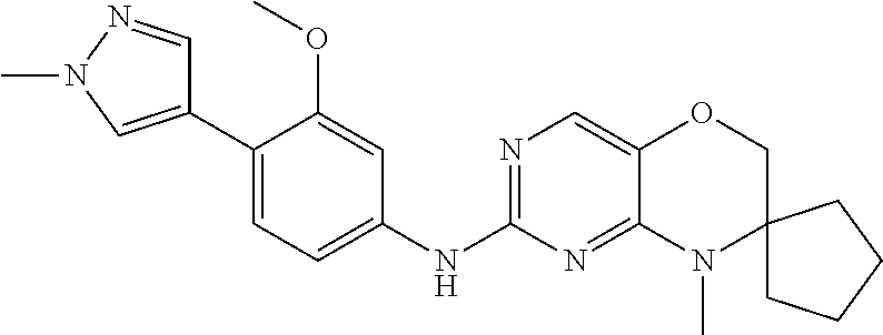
C1(C2=CN(C)N=C2)=CC=C(NC2=NC=C3C(=N2)N(C)C2(CO3)CCCC2)C=C1OC
